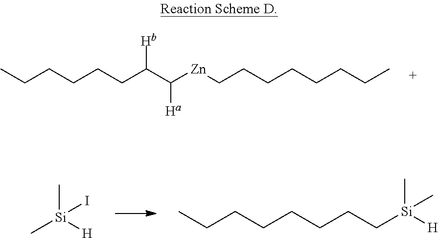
CCCCCCC(C([Zn]CCCCCCCC)[Ha])[Hb].C[Si](C)(I)[H].CCCCCCCC[Si](C)(C)[H]
